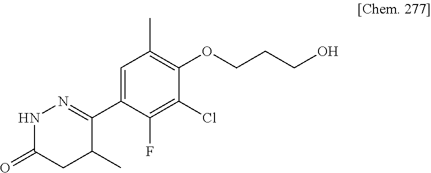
C1(C2=NNC(=O)CC2C)=CC(C)=C(OCCCO)C(Cl)=C1F
